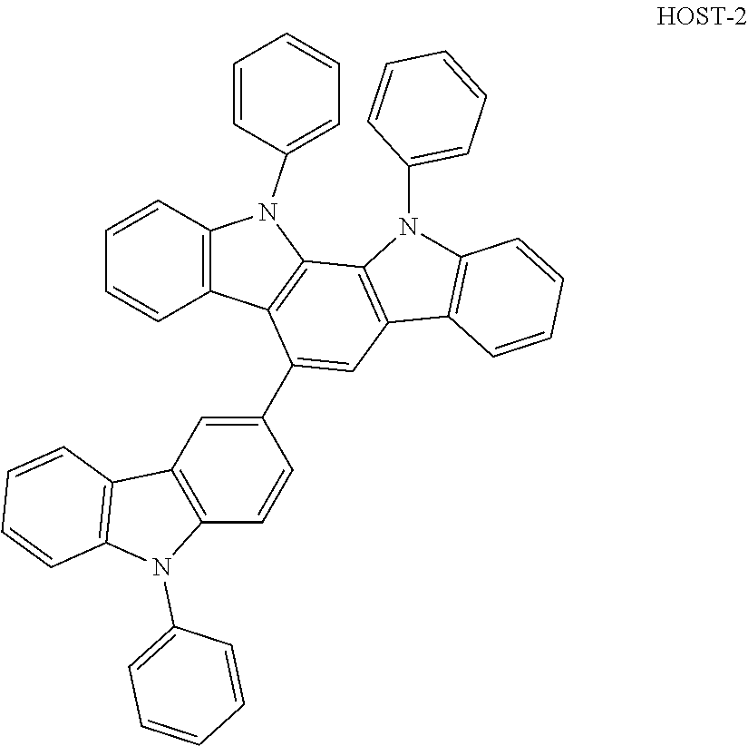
C12=C(C=CC=C1)N(C1=CC=CC=C1)C1=C2C(C2=CC3=C(C=C2)N(C2=CC=CC=C2)C2=C3C=CC=C2)=CC2=C1N(C1=CC=CC=C1)C1=C2C=CC=C1
